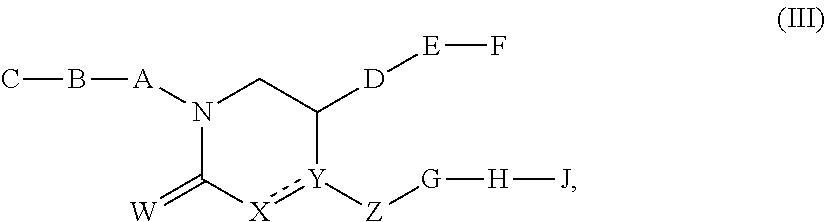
N1([A]BC)C(=[W])[X]:[Y]([Z][G][H][J])C([D][E]F)C1
